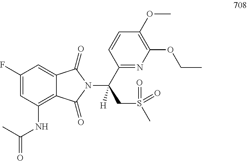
C1(F)=CC(NC(C)=O)=C2C(=C1)C(=O)N(C(C1=NC(OCC)=C(OC)C=C1)(CS(C)(=O)=O)[H])C2=O
